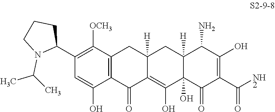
C1(C2CCCN2C(C)C)=C([OCH3])C2=C(C(O)=C1)C(=O)C1=C(O)C3(O)C([H])(CC1([H])C2)C(N)C(O)=C(C(N)=O)C3=O
